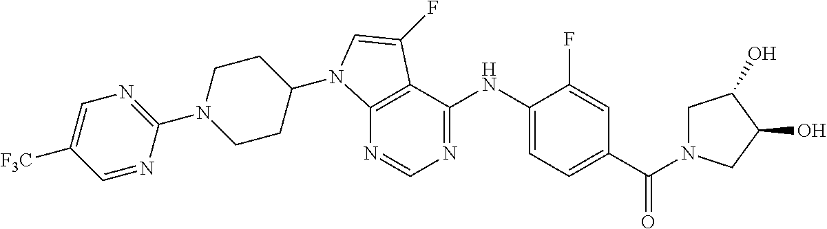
N1(C2=NC=C([F3C])C=N2)CCC(N2C3=C(C(NC4=CC=C(C(N5CC(O)C(O)C5)=O)C=C4F)=NC=N3)C(F)=C2)CC1
